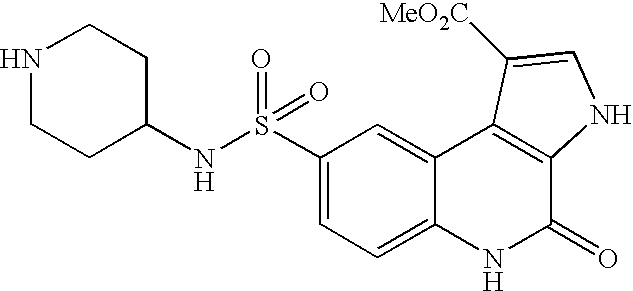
N(S(C1=CC=C2C(=C1)C1=C(C(=O)N2)NC=C1[MeO2C])(=O)=O)C1CCNCC1
